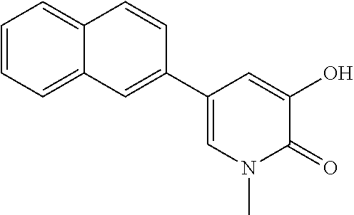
C1=CC=C2C(=C1)C=CC(C1=CN(C)C(=O)C(O)=C1)=C2
